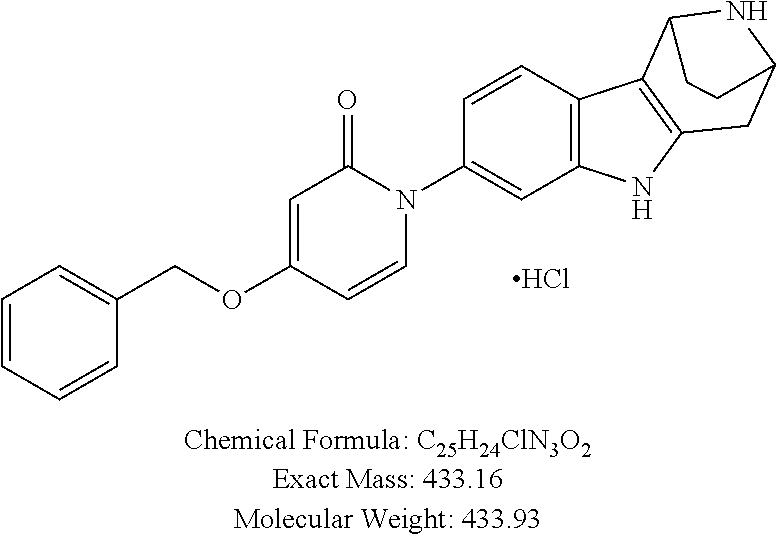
C1=CC=CC(COC2=CC(=O)N(C3=CC4=C(C=C3)C3=C(N4)CC4NC3CC4)C=C2)=C1.Cl
